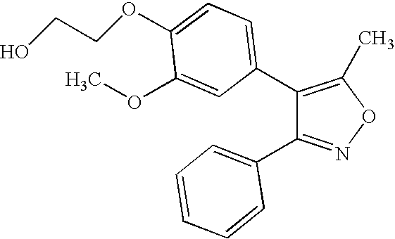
C1(C2=CC=C(OCCO)C(OC)=C2)=C(C)ON=C1C1=CC=CC=C1
